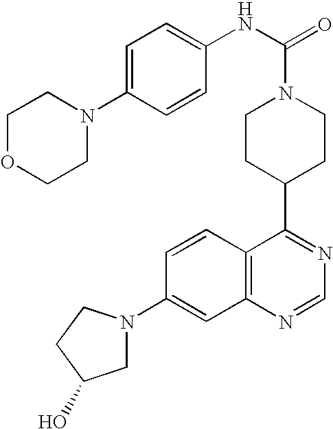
C1=CC2=C(C=C1N1CC(O)CC1)N=CN=C2C1CCN(C(=O)NC2=CC=C(N3CCOCC3)C=C2)CC1
